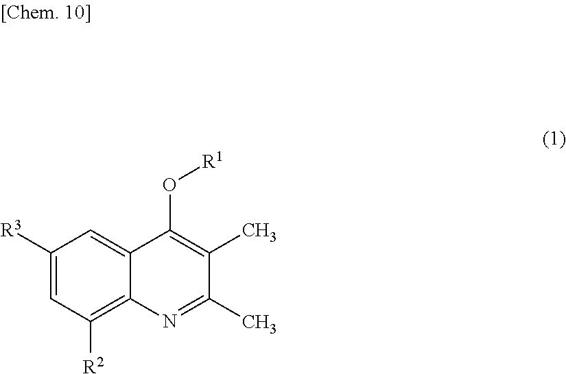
C1([R3])=CC([R2])=C2C(=C1)C(O[R1])=C(C)C(C)=N2
